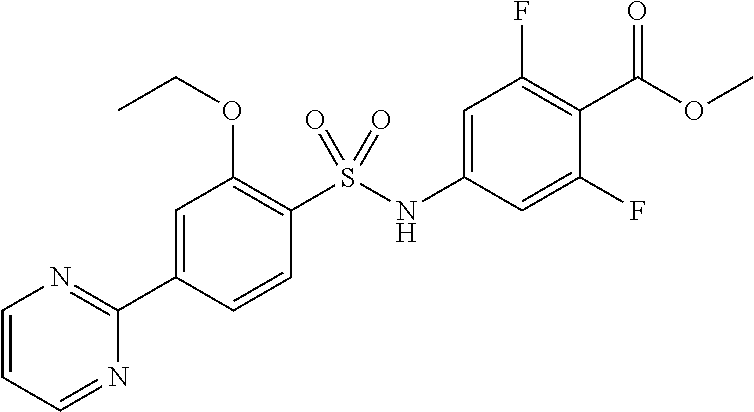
C1(S(NC2=CC(F)=C(C(OC)=O)C(F)=C2)(=O)=O)=C(OCC)C=C(C2=NC=CC=N2)C=C1
